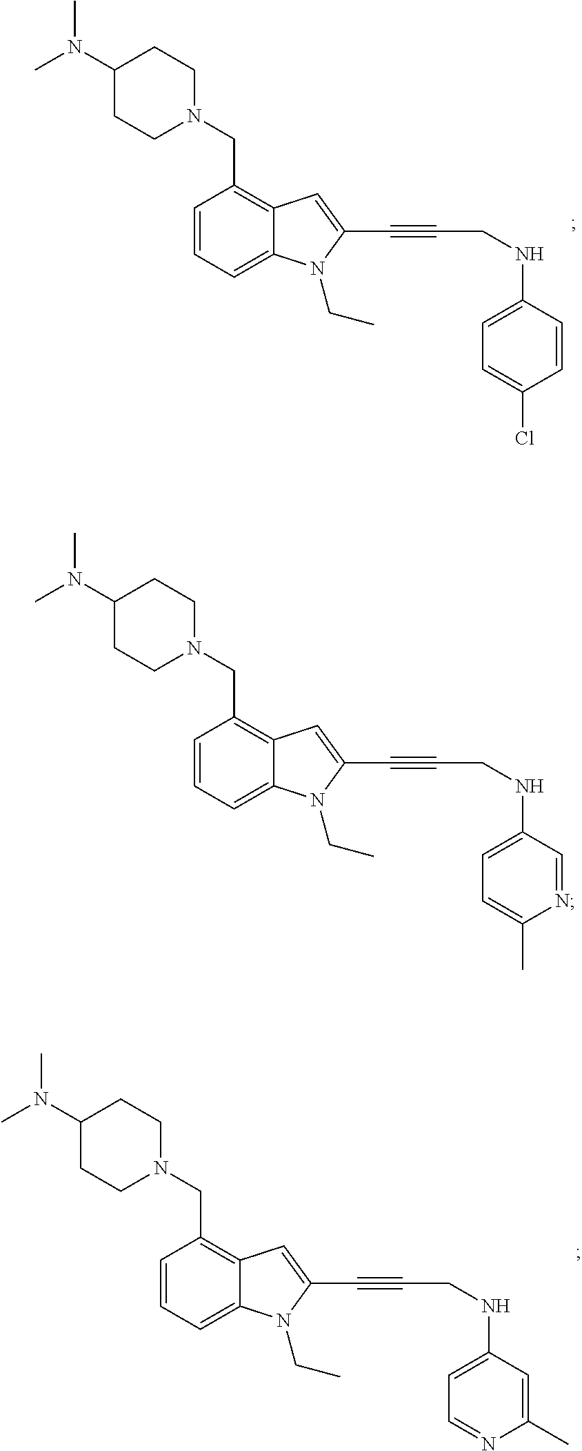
C1=CC=C2C(=C1CN1CCC(N(C)C)CC1)C=C(C#CCNC1=CC=C(Cl)C=C1)N2CC.C1=CC=C2C(=C1CN1CCC(N(C)C)CC1)C=C(C#CCNC1=CC=C(C)N=C1)N2CC.C1=CC=C2C(=C1CN1CCC(N(C)C)CC1)C=C(C#CCNC1=CC=NC(C)=C1)N2CC
